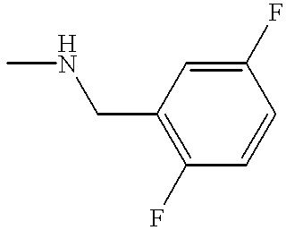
CNCC1=C(F)C=CC(F)=C1
